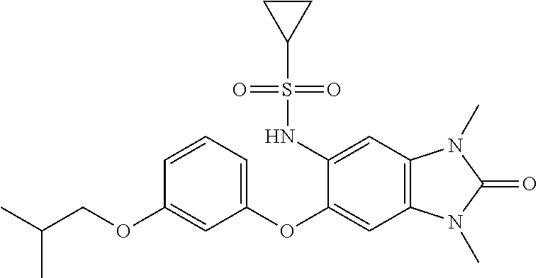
C1=CC=C(OC2=CC3=C(C=C2NS(C2CC2)(=O)=O)N(C)C(=O)N3C)C=C1OCC(C)C
